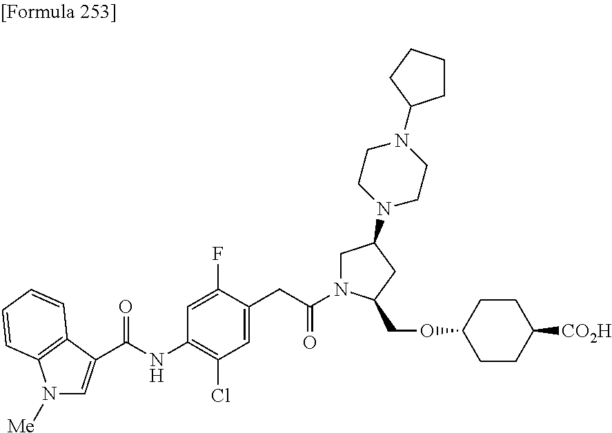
C(NC1=C(Cl)C=C(CC(N2CC(N3CCN(C4CCCC4)CC3)CC2COC2CCC([CO2H])CC2)=O)C(F)=C1)(=O)C1=CN([Me])C2=C1C=CC=C2
